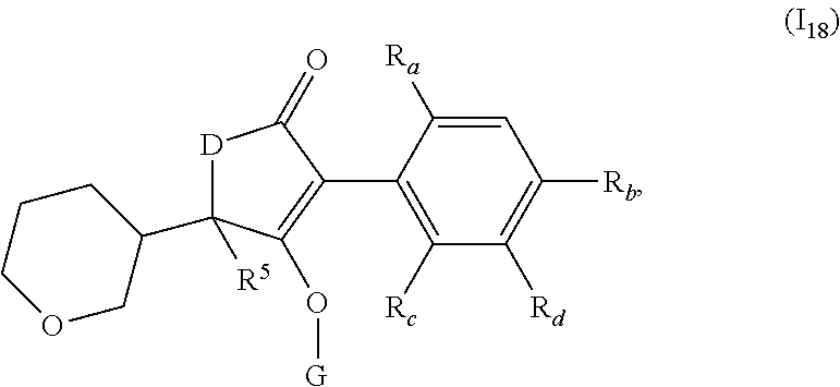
C1=C([Ra])C(C2=C(O[G])C([R5])(C3CCCOC3)[D]C2=O)=C([Rc])C([Rd])=C1[Rb]
